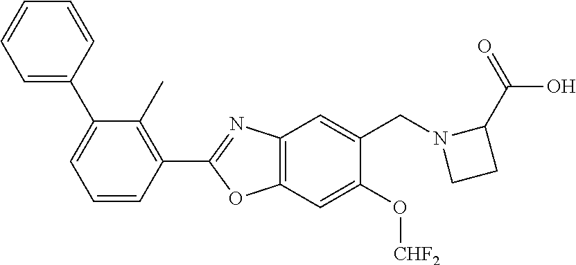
C1(C2=CC=CC=C2)=CC=CC(C2=NC3=C(O2)C=C(O[CHF2])C(CN2CCC2C(O)=O)=C3)=C1C
